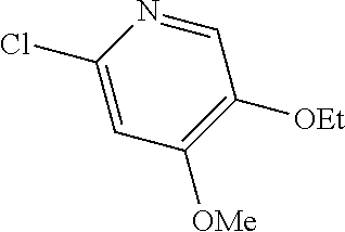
C1(Cl)=CC([OMe])=C([OEt])C=N1
